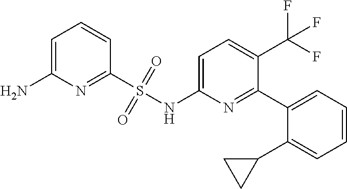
C1=C(N)N=C(S(NC2=CC=C(C(F)(F)F)C(C3=CC=CC=C3C3CC3)=N2)(=O)=O)C=C1
